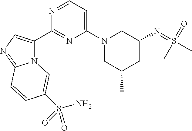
N12C(C3=NC(N4CC(C)CC(N=S(C)(=O)C)C4)=CC=N3)=CN=C1C=CC(S(N)(=O)=O)=C2
